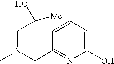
N(CC(O)[Me])(CC1=NC(O)=CC=C1)C
